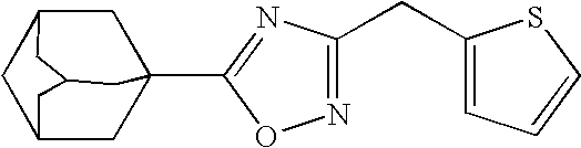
C12CC3(C4=NC(CC5=CC=CS5)=NO4)CC(C1)CC(C2)C3
